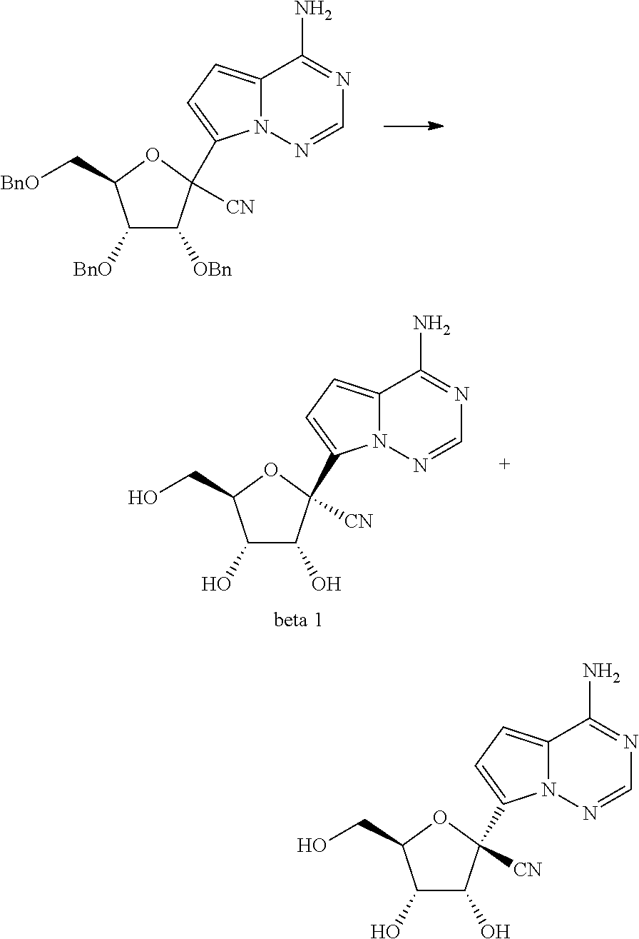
N12C(=CC=C1C1([CN])C([OBn])C([BnO])C(C[BnO])O1)C(N)=NC=N2.N12C(=CC=C1C1([CN])C(O)C(O)C(CO)O1)C(N)=NC=N2.N12C(=CC=C1C1([CN])C(O)C(O)C(CO)O1)C(N)=NC=N2
